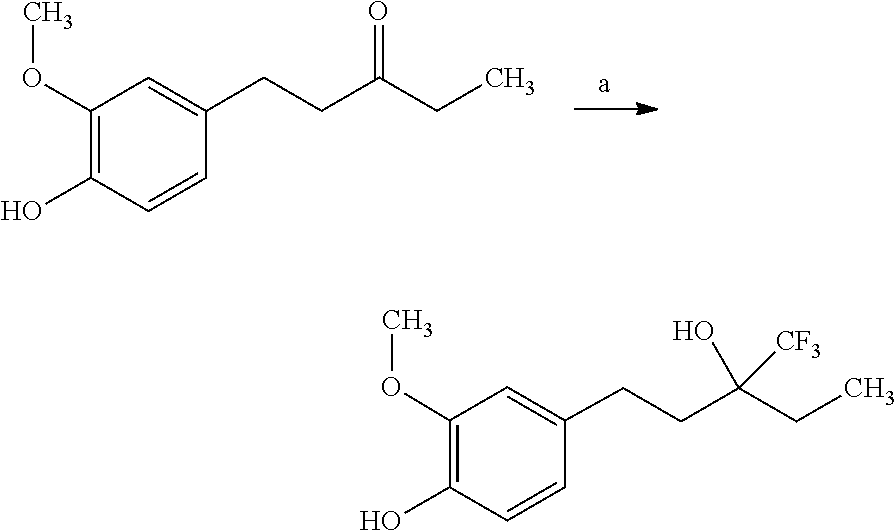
C1(OC)=C(O)C=CC(CCC(=O)CC)=C1.C1(OC)=C(O)C=CC(CCC(O)(CC)[CF3])=C1
